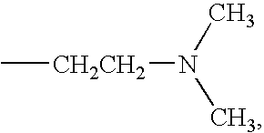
C[CH2CH2]N(C)C
